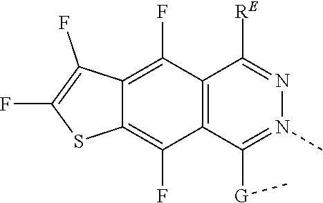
CN1=C([G]C)C2=C(C(F)=C3C(=C2F)SC(F)=C3F)C([RE])=N1
